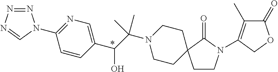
N1=NN=CN1C1=NC=C(C(C(N2CCC3(CC2)CCN(C2=C(C)C(=O)OC2)C3=O)(C)C)O)C=C1
